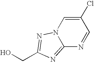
C12=NC(CO)=NN1C=C(Cl)C=N2
